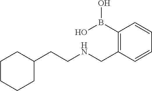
C1(CCNCC2=C(B(O)O)C=CC=C2)CCCCC1
